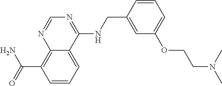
C(C1=C2N=CN=C(NCC3=CC(OCCN(C)C)=CC=C3)C2=CC=C1)(N)=O
